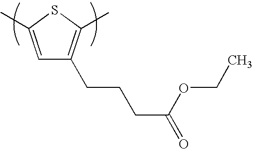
C1=C(C)SC(C)=C1CCCC(=O)OCC
